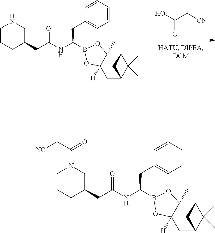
OC(=O)C[CN].C1(CC(=O)NC(CC2=CC=CC=C2)B2OC3([H])C(C)(O2)C2C(C)(C)C(C3)C2)CNCCC1.C1(CC(=O)NC(CC2=CC=CC=C2)B2OC3([H])C(C)(O2)C2C(C)(C)C(C3)C2)CN(C(=O)C[NC])CCC1
